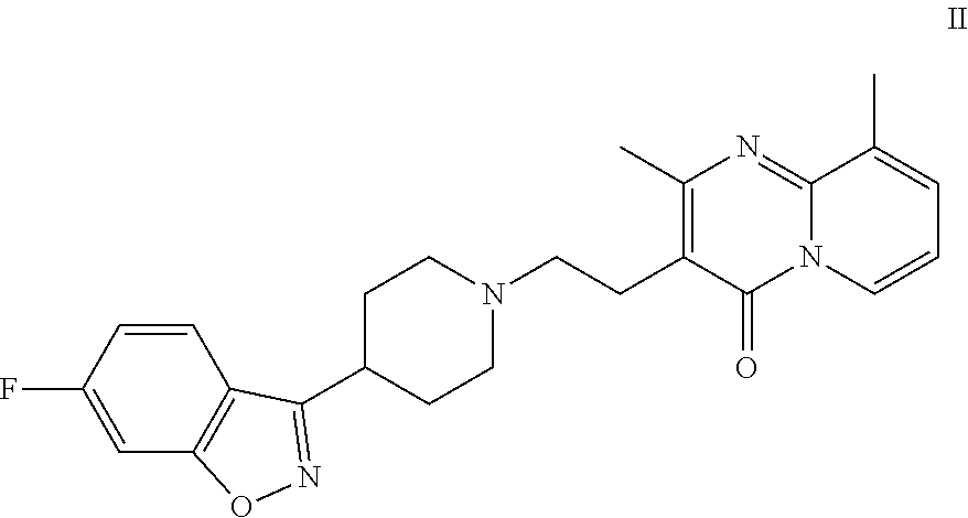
C1=CC(F)=CC2=C1C(C1CCN(CCC3=C(C)N=C4N(C3=O)C=CC=C4C)CC1)=NO2
